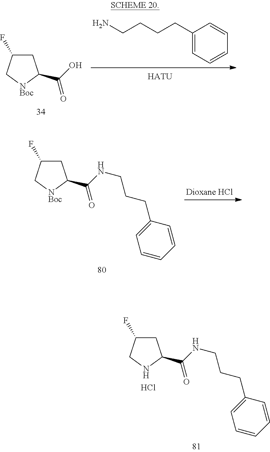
C1(CCCCN)=CC=CC=C1.[HATU].C1C(F)C[NBoc]C1C(O)=O.C1C(F)C[NBoc]C1C(NCCCC1=CC=CC=C1)=O.C1C(F)CNC1C(NCCCC1=CC=CC=C1)=O.Cl
